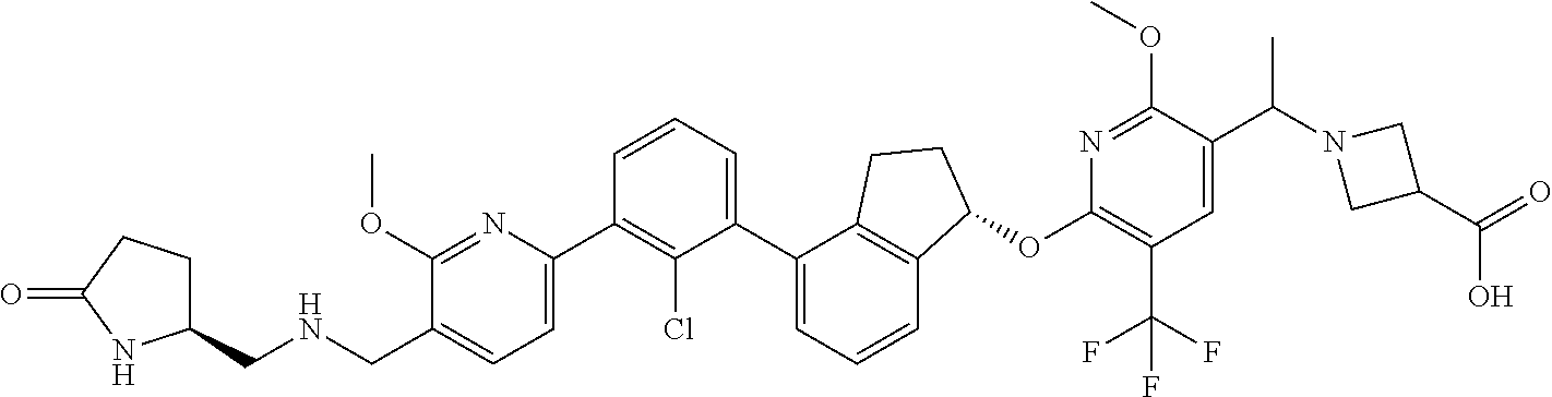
C1(CNCC2=CC=C(C3=C(Cl)C(C4=CC=CC5=C4CCC5OC4=C(C(F)(F)F)C=C(C(C)N5CC(C(O)=O)C5)C(OC)=N4)=CC=C3)N=C2OC)CCC(=O)N1
